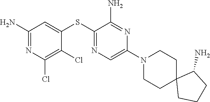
S(C1=NC=C(N2CCC3(CC2)CCCC3N)N=C1N)C1=CC(N)=NC(Cl)=C1Cl
